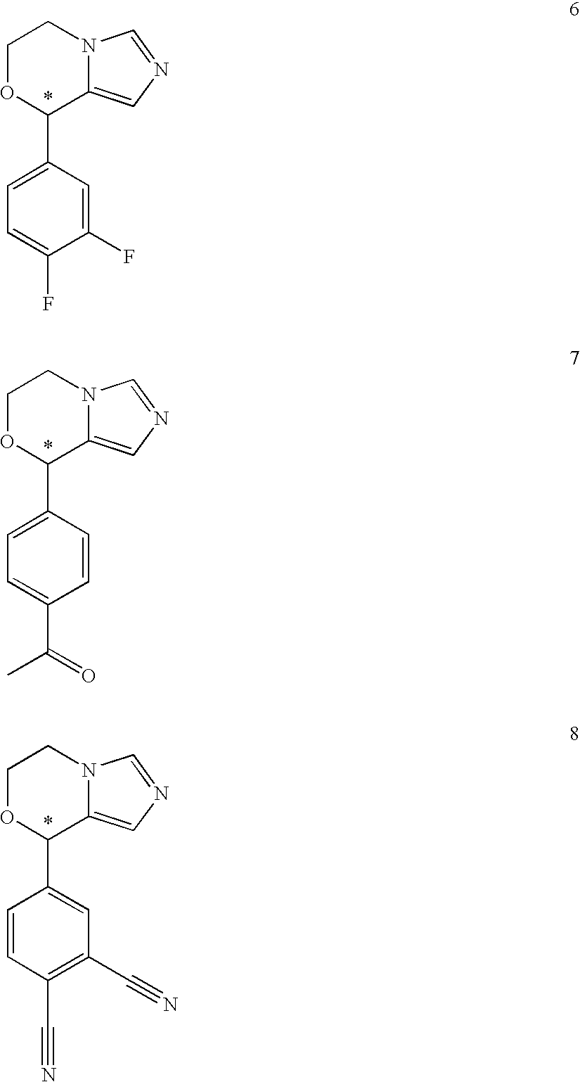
C1OC(C2=CC=C(F)C(F)=C2)C2=CN=CN2C1.C1OC(C2=CC=C(C(=O)C)C=C2)C2=CN=CN2C1.C1OC(C2=CC(C#N)=C(C#N)C=C2)C2=CN=CN2C1
